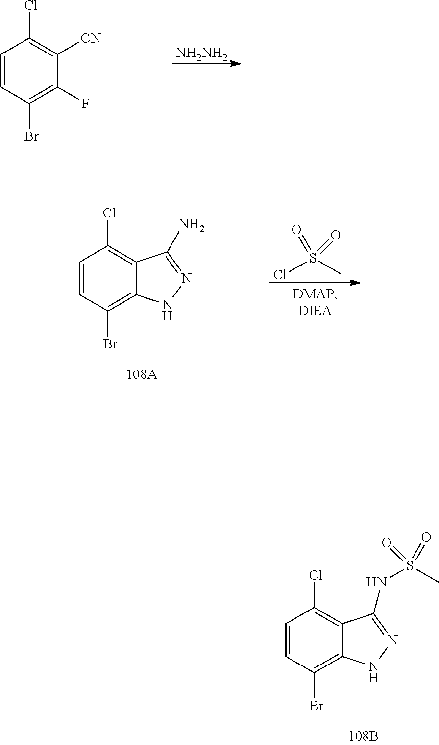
C1=CC(Br)=C(F)C([CN])=C1Cl.[NH2NH2].C1=CC(Br)=C2C(=C1Cl)C(N)=NN2.ClS(C)(=O)=O.C1=CC(Br)=C2C(=C1Cl)C(NS(C)(=O)=O)=NN2
